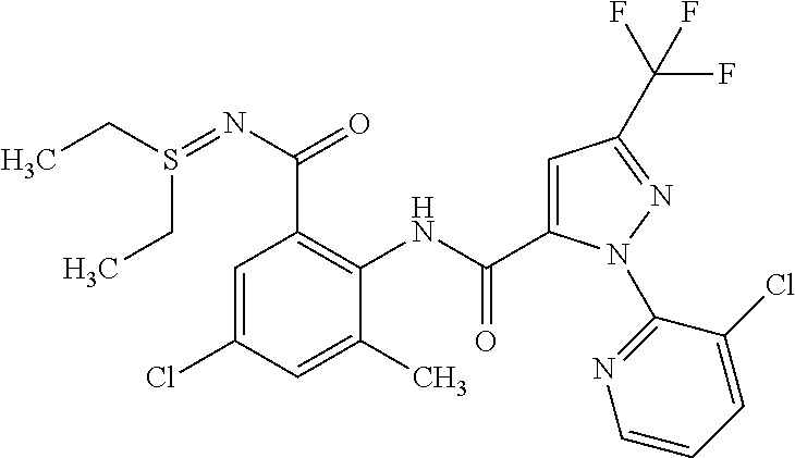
C1=C(C(NC2=C(C(N=S(CC)CC)=O)C=C(Cl)C=C2C)=O)N(C2=NC=CC=C2Cl)N=C1C(F)(F)F
